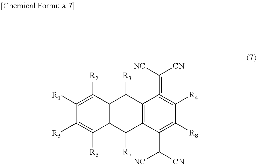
C1([R5])=C([R6])C2=C(C([R2])=C1[R1])C([R3])C1=C(C2[R7])C(=C([CN])[NC])=C([R8])C([R4])=C1=C([NC])[CN]
